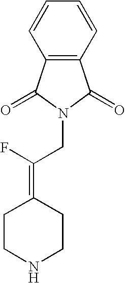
C1CNCCC1=C(F)CN1C(=O)C2=C(C1=O)C=CC=C2
